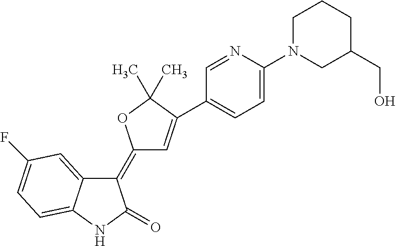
C1(=C2C=C(C3=CC=C(N4CC(CO)CCC4)N=C3)C(C)(C)O2)C2=CC(F)=CC=C2NC1=O
